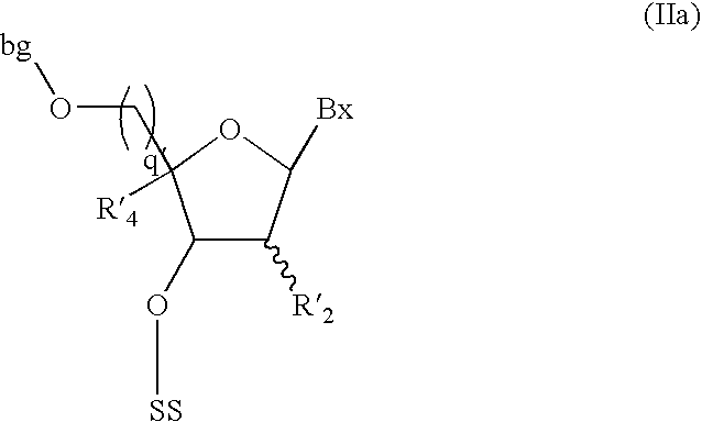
C1(O[SS])C([R2])C([Bx])OC1(CO[bg])[R4]
